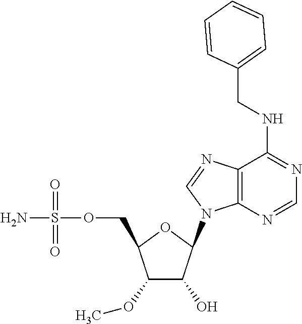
C1(OC)C(O)C(N2C3=C(N=C2)C(NCC2=CC=CC=C2)=NC=N3)OC1COS(N)(=O)=O
